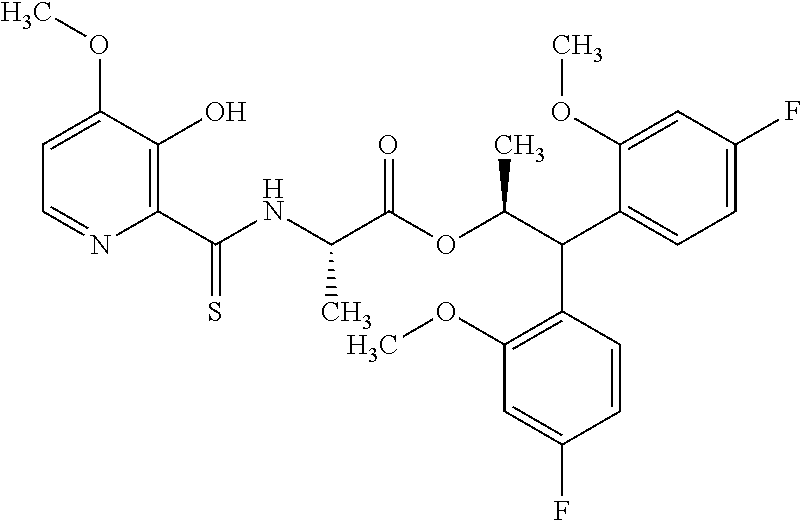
C1=C(OC)C(O)=C(C(NC(C(OC(C(C2=CC=C(F)C=C2OC)C2=C(OC)C=C(F)C=C2)C)=O)C)=S)N=C1
